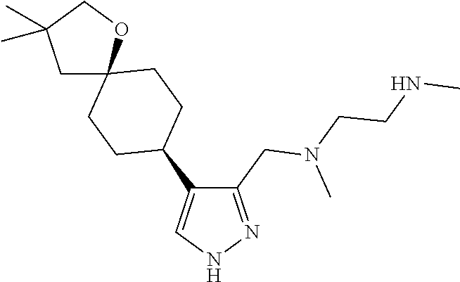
C1(C2CCC3(CC2)OCC(C)(C)C3)=CNN=C1CN(C)CCNC
